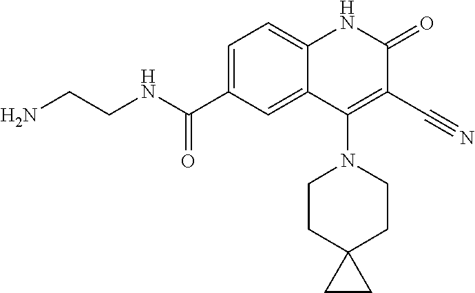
C1=C(C(NCCN)=O)C=C2C(=C1)NC(=O)C(C#N)=C2N1CCC2(CC1)CC2
